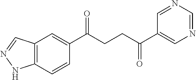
C1(C(CCC(C2=CN=CN=C2)=O)=O)=CC2=C(C=C1)NN=C2
